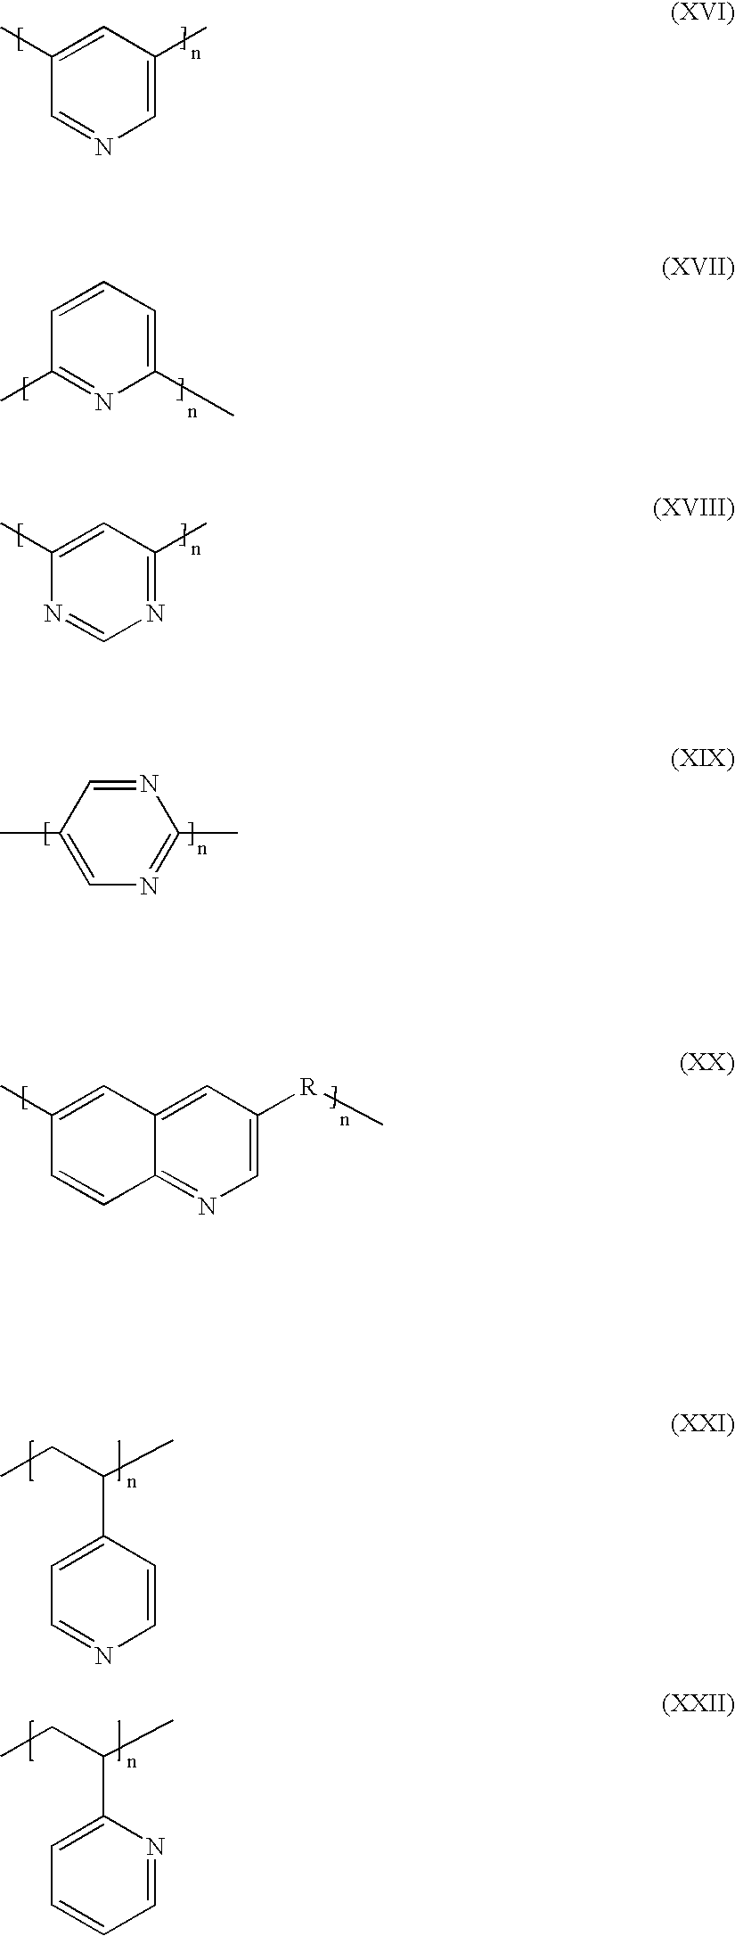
C1=C(C)C=NC=C1C.N1=C(C)C=CC=C1C.C1=C(C)N=CN=C1C.N1=CC(C)=CN=C1C.C1=C(C)C=CC2=NC=C([R]C)C=C12.C1(C(C)CC)=CC=NC=C1.C1(C(C)CC)=CC=CC=N1
